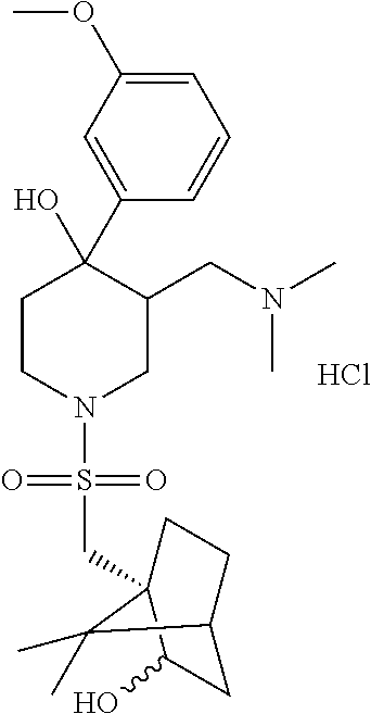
Cl.C1=C(OC)C=C(C2(O)CCN(S(=O)(=O)CC34CCC(CC3O)C4(C)C)CC2CN(C)C)C=C1
